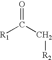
O=C(C[R2])[R1]
